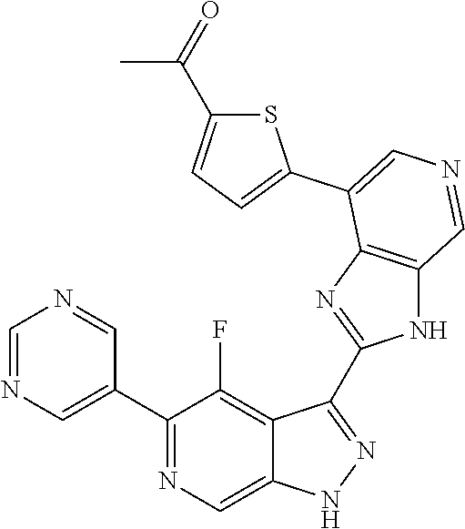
C1(C2=CN=CN=C2)=NC=C2C(=C1F)C(C1=NC3=C(N1)C=NC=C3C1=CC=C(C(=O)C)S1)=NN2
